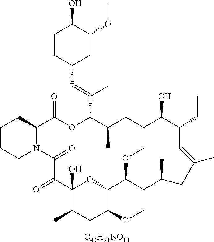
C1CCN2C(C1)C(=O)OC(C(=CC1CC(OC)C(O)CC1)C)C(C)CCC(O)C(CC)C=C(C)CC(C)CC(OC)C1OC(O)(C(=O)C2=O)C(C)CC1OC.[C43H71NO11]
